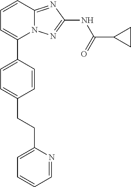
C1=CC2=NC(NC(=O)C3CC3)=NN2C(C2=CC=C(CCC3=CC=CC=N3)C=C2)=C1
